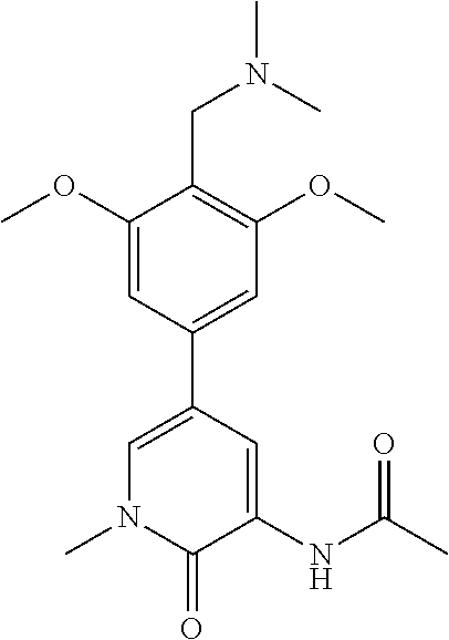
N1(C)C(=O)C(NC(C)=O)=CC(C2=CC(OC)=C(CN(C)C)C(OC)=C2)=C1
